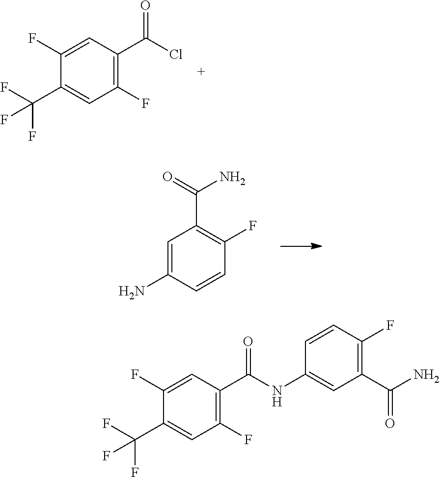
C1(F)=C(C(Cl)=O)C=C(F)C(C(F)(F)F)=C1.C1=C(N)C=CC(F)=C1C(=O)N.C1(F)=C(C(NC2=CC(C(N)=O)=C(F)C=C2)=O)C=C(F)C(C(F)(F)F)=C1
